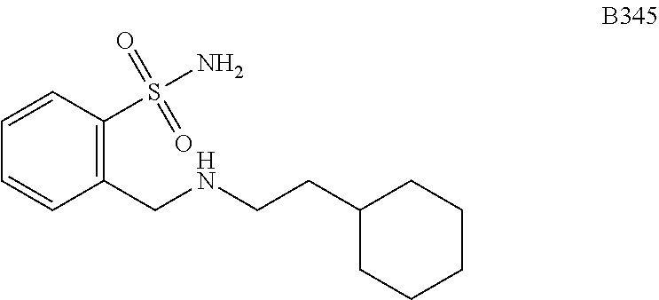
C1=CC(S(N)(=O)=O)=C(CNCCC2CCCCC2)C=C1
